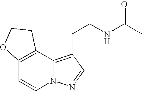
C12=C(C3=C(CCNC(C)=O)C=NN3C=C1)CCO2
